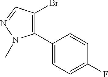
C1(C2=C(Br)C=NN2C)=CC=C(F)C=C1
